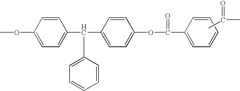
COC1=CC=C(C(C2=CC=C(OC(=O)C3=CC=CC=C3)C=C2)C2=CC=CC=C2)C=C1.CC(=O)C
